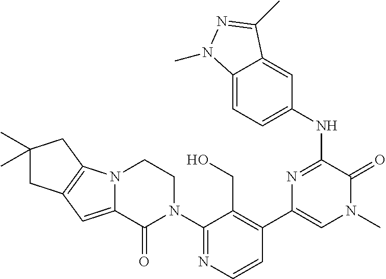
C1=CN=C(N2CCN3C(=CC4=C3CC(C)(C)C4)C2=O)C(CO)=C1C1=CN(C)C(=O)C(NC2=CC=C3C(=C2)C(C)=NN3C)=N1
